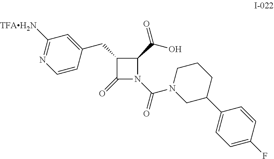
C1(CC2=CC([TFAH2N])=NC=C2)C(=O)N(C(=O)N2CC(C3=CC=C(F)C=C3)CCC2)C1C(O)=O
